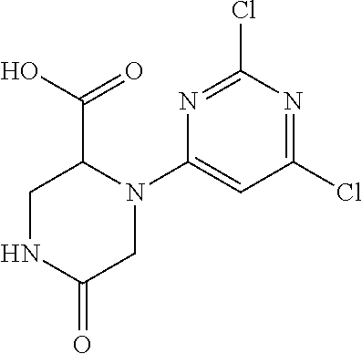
C1NC(=O)CN(C2=CC(Cl)=NC(Cl)=N2)C1C(O)=O
